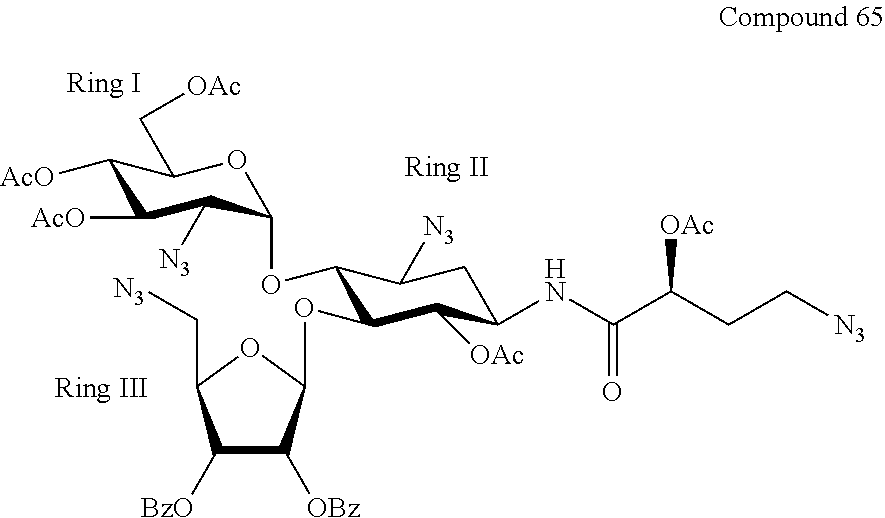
C1([AcO])C([AcO])C([N3])C(OC2C(OC3C([OBz])C([BzO])C(C[N3])O3)C([OAc])C(NC(C(CC[N3])[OAc])=O)CC2[N3])OC1C[OAc]
